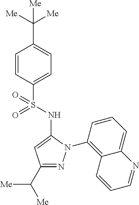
C1=CC(S(=O)(NC2=CC(C([Me])[Me])=NN2C2=C3C(=CC=C2)N=CC=C3)=O)=CC=C1C([Me])([Me])[Me]
